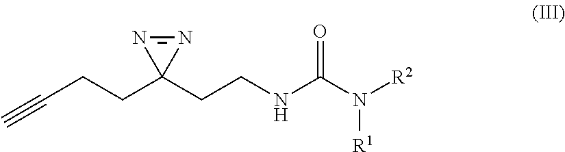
N1=NC1(CCNC(N([R1])[R2])=O)CCC#C
